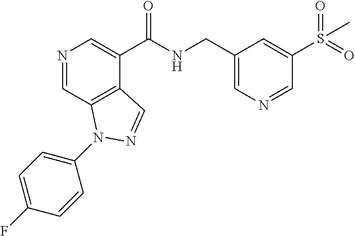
N1=CC2=C(C(C(NCC3=CN=CC(S(=O)(=O)C)=C3)=O)=C1)C=NN2C1=CC=C(F)C=C1
